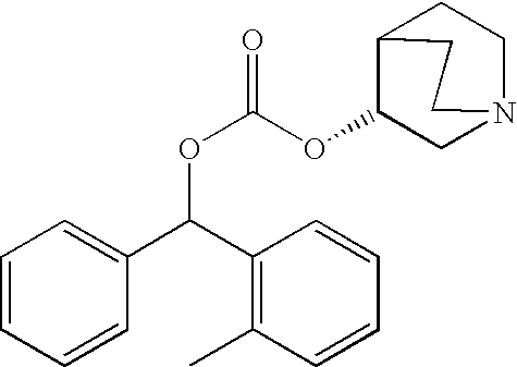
O(C(OC1CN2CCC1CC2)=O)C(C1=CC=CC=C1)C1=C(C)C=CC=C1
